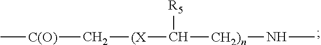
C[C(O)]C[(X]C([R5])[CH2)n]NC
